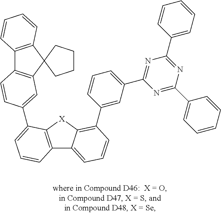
C12=C([X]C3=C(C4=CC(C5=NC(C6=CC=CC=C6)=NC(C6=CC=CC=C6)=N5)=CC=C4)C=CC=C13)C(C1=CC3=C(C4=C(C=CC=C4)C34CCCC4)C=C1)=CC=C2
